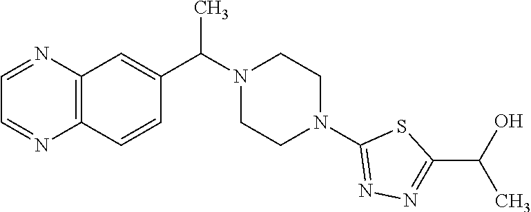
C12=C(C=CC(C(N3CCN(C4=NN=C(C(C)O)S4)CC3)C)=C1)N=CC=N2
